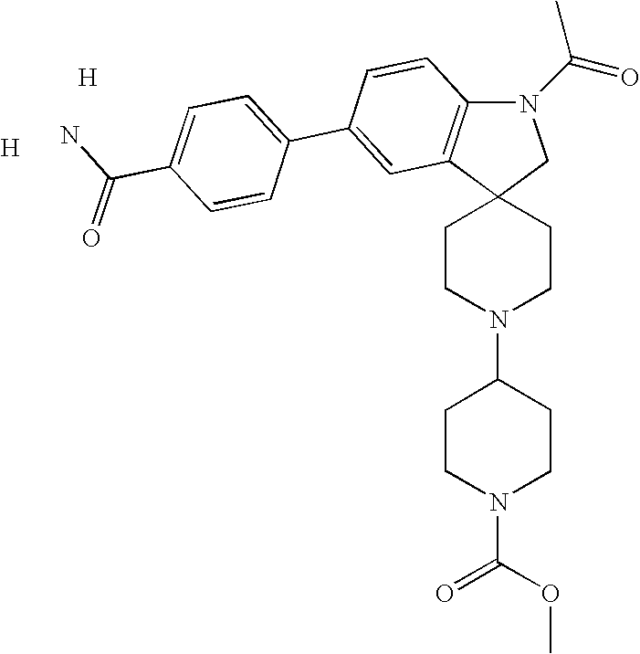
C12(CCN(C3CCN(C(=O)OC)CC3)CC1)CN(C(C)=O)C1=C2C=C(C2=CC=C(C(=O)N)C=C2)C=C1.[H].[H]
